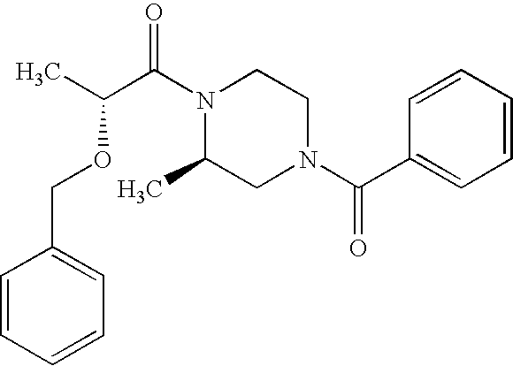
C1=CC=CC=C1COC(C(N1C(C)CN(C(C2=CC=CC=C2)=O)CC1)=O)C
